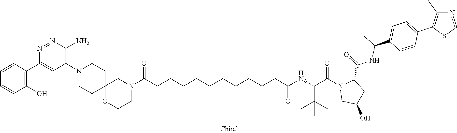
C1=CC(C2=CC(N3CCC4(CC3)OCCN(C(CCCCCCCCCCC(NC(C(N3CC(O)CC3C(NC(C)C3=CC=C(C5=C(C)N=CS5)C=C3)=O)=O)C(C)(C)C)=O)=O)C4)=C(N)N=N2)=C(O)C=C1
